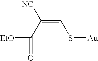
C(=CS[Au])(C([EtO])=O)[NC]
